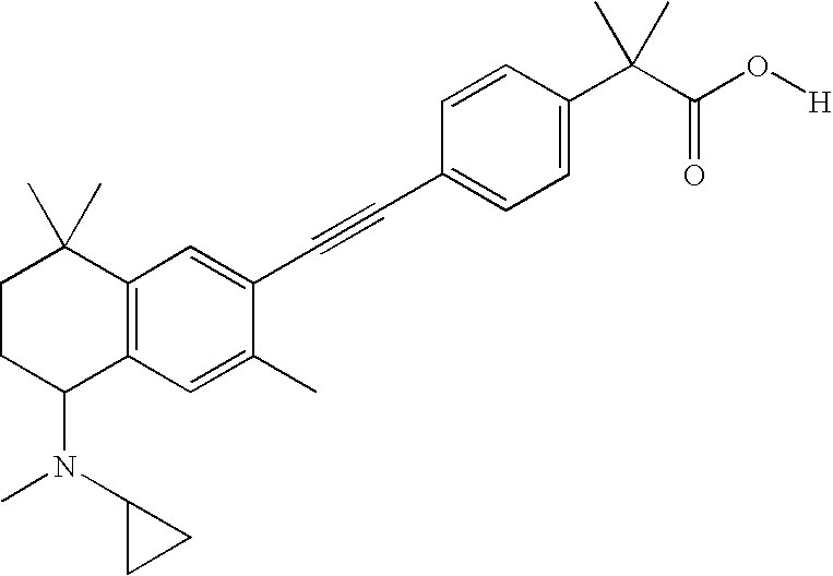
C1=C(C(C(O[H])=O)(C)C)C=CC(C#CC2=CC3=C(C=C2C)C(N(C2CC2)C)CCC3(C)C)=C1
